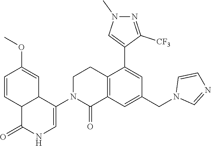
C12=C(C=C(CN3C=NC=C3)C=C1C1=CN(C)N=C1[CF3])C(=O)N(C1=CNC(=O)C3C1C=C(OC)C=C3)CC2
